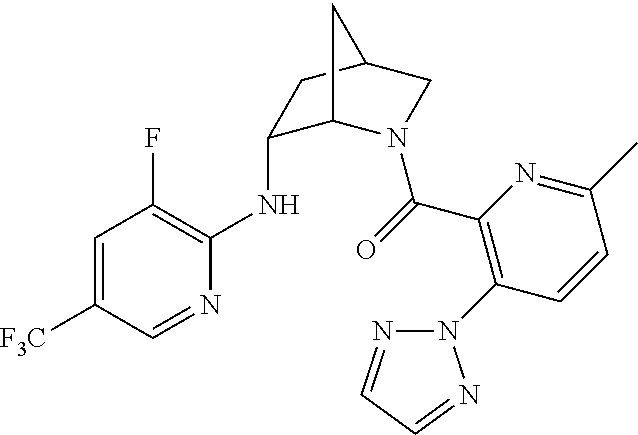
C1(NC2=C(F)C=C([F3C])C=N2)C2N(C(=O)C3=C(N4N=CC=N4)C=CC(C)=N3)CC(C1)C2
